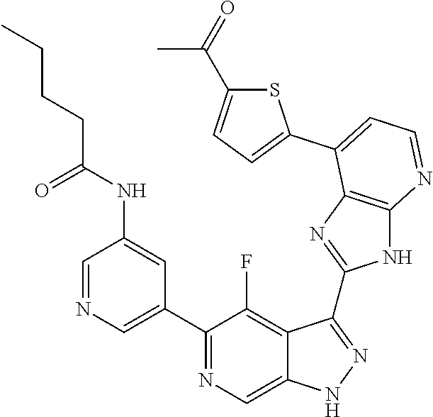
C1=NC=C(C2=NC=C3C(=C2F)C(C2=NC4=C(N2)N=CC=C4C2=CC=C(C(=O)C)S2)=NN3)C=C1NC(CCCC)=O
